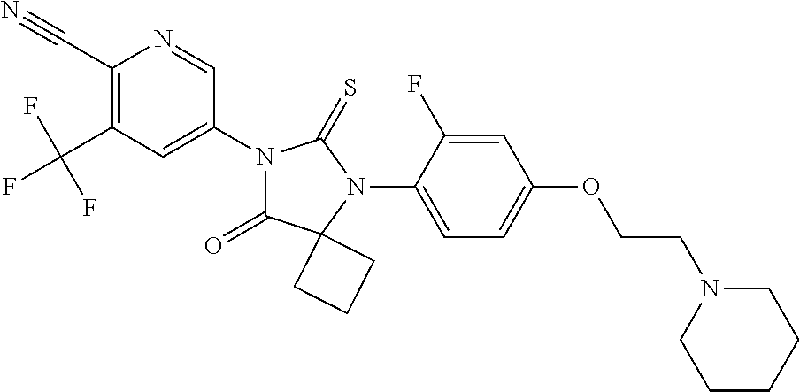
C1(C#N)=C(C(F)(F)F)C=C(N2C(=O)C3(N(C4=CC=C(OCCN5CCCCC5)C=C4F)C2=S)CCC3)C=N1
